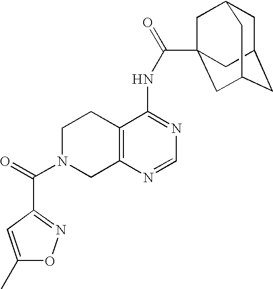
C1N(C(=O)C2=NOC(C)=C2)CC2=C(C1)C(NC(=O)C13CC4CC(CC(C1)C4)C3)=NC=N2
